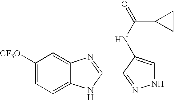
C1([CF3O])=CC=C2C(=C1)N=C(C1=NNC=C1NC(=O)C1CC1)N2
